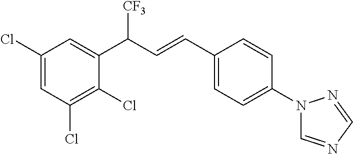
C1(Cl)=CC(Cl)=C(Cl)C(C([CF3])C=CC2=CC=C(N3C=NC=N3)C=C2)=C1
